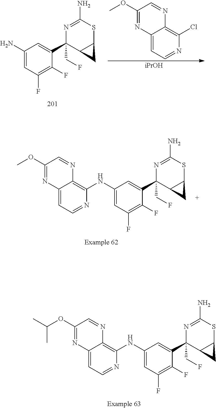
C1(OC(C)C)=NC2=CC=NC(NC3=CC(F)=C(F)C(C4(CF)C5C(SC(N)=N4)C5)=C3)=C2N=C1.C1(N)=CC(F)=C(F)C(C2(CF)C3C(SC(N)=N2)C3)=C1.C1(OC)=NC2=CC=NC(Cl)=C2N=C1.[iPrOH].C1(OC)=NC2=CC=NC(NC3=CC(F)=C(F)C(C4(CF)C5C(SC(N)=N4)C5)=C3)=C2N=C1
